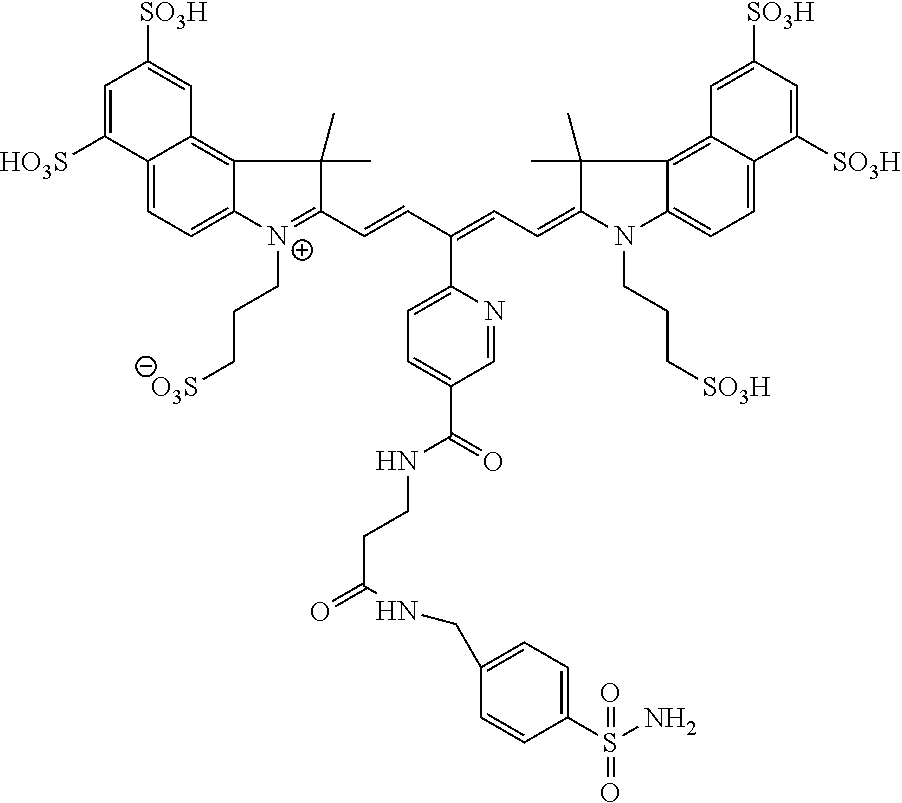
C12=CC=C3C(=C1C=C([SO3H])C=C2[HO3S])C(C)(C)C(C=CC(=CC=C1N(CCC[SO3H])C2=CC=C4C(=C2C1(C)C)C=C([SO3H])C=C4[SO3H])C1=CC=C(C(NCCC(NCC2=CC=C(S(=O)(N)=O)C=C2)=O)=O)C=N1)=[N+]3CCC[O3S]
